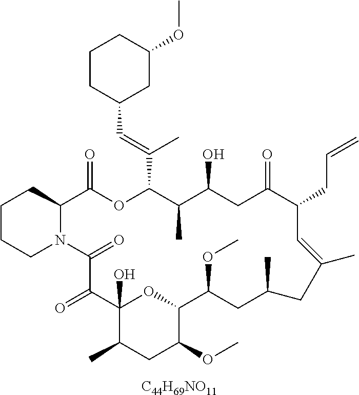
C1CCN2C(C1)C(=O)OC(C(=CC1CC(OC)CCC1)C)C(C)C(O)CC(=O)C(CC=C)C=C(C)CC(C)CC(OC)C1OC(O)(C(=O)C2=O)C(C)CC1OC.[C44H69NO11]
